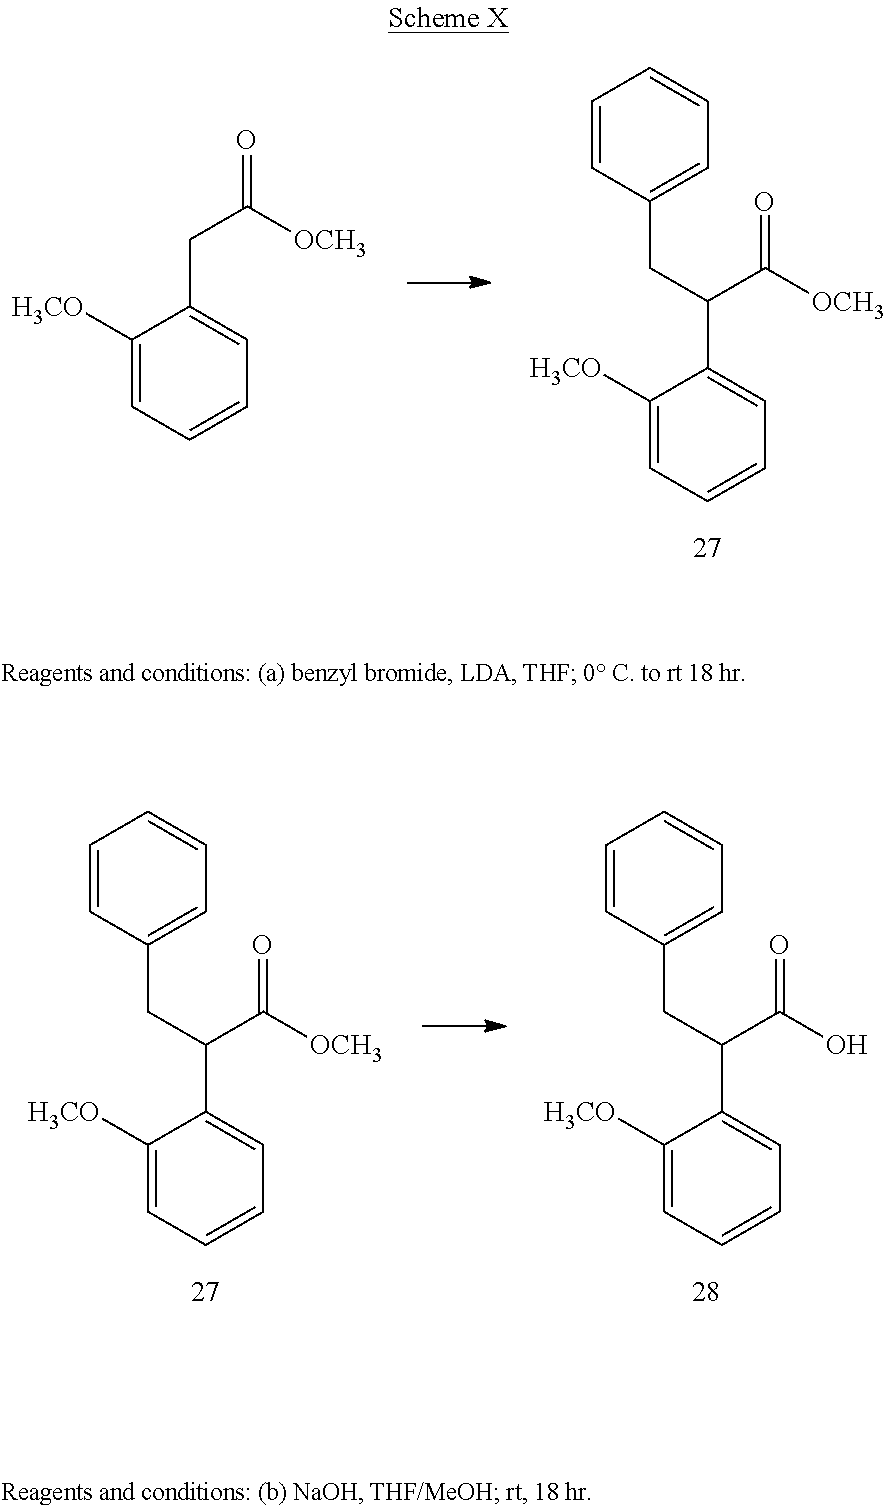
C1([H3CO])=CC=CC=C1C(C(=O)[OCH3])CC1=CC=CC=C1.C1([H3CO])=CC=CC=C1CC(=O)[OCH3].C1([H3CO])=CC=CC=C1C(C(=O)[OCH3])CC1=CC=CC=C1.C1([H3CO])=CC=CC=C1C(C(=O)O)CC1=CC=CC=C1
